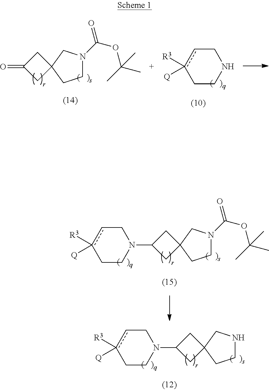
C1N(C(OC(C)(C)C)=O)CC2(C1)CC(=O)C2.C1CNCcc1([R3])[Q].C1NCC2(C1)CC(N1CCc([R3])([Q])cC1)C2.C1N(C(OC(C)(C)C)=O)CC2(C1)CC(N1CCc([R3])([Q])cC1)C2
